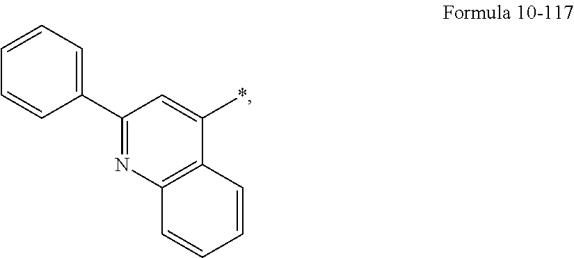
C1(C2=CC=CC=C2)=NC2=C(C(*)=C1)C=CC=C2
